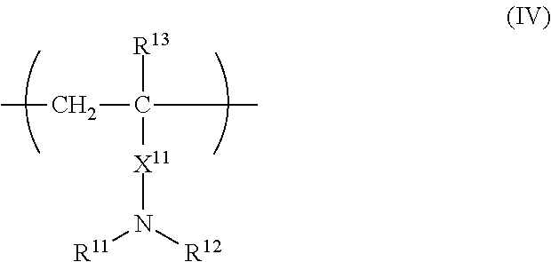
[X11](N([R12])[R11])C(C)(CC)[R13]
